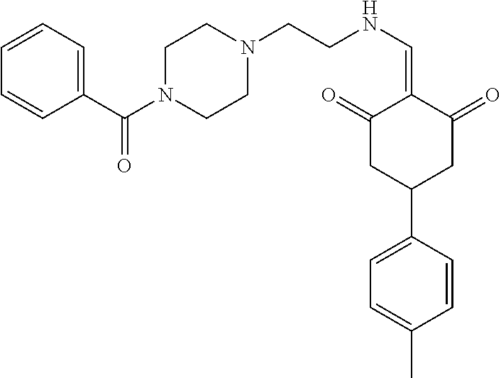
C1(C(N2CCN(CCNC=C3C(=O)CC(C4=CC=C(C)C=C4)CC3=O)CC2)=O)=CC=CC=C1
